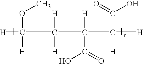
[H]C([H])(C(C([H])(C(O)=O)C([H])(C(=O)O)[H])([H])[H])OC
